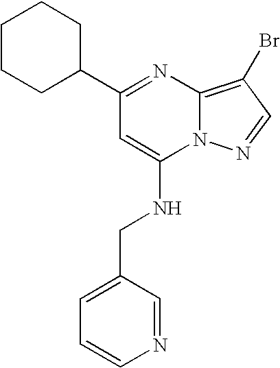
C1(C2=NC3=C(Br)C=NN3C(NCC3=CC=CN=C3)=C2)CCCCC1
